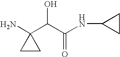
C1(N)(C(O)C(=O)NC2CC2)CC1
